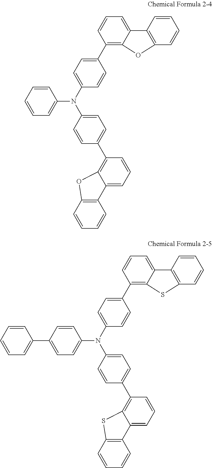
C1=CC=C(N(C2=CC=C(C3=C4C(=CC=C3)C3=C(C=CC=C3)O4)C=C2)C2=CC=C(C3=C4C(=CC=C3)C3=C(C=CC=C3)O4)C=C2)C=C1.C1=CC=C(C2=CC=C(N(C3=CC=C(C4=C5C(=CC=C4)C4=C(C=CC=C4)S5)C=C3)C3=CC=C(C4=C5C(=CC=C4)C4=C(C=CC=C4)S5)C=C3)C=C2)C=C1
